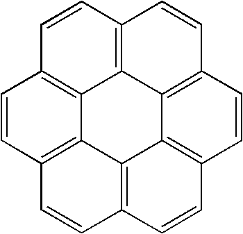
C1=CC2=C3C4=C1C=CC1=C4C4=C(C=C1)C=CC1=C4C3=C(C=C1)C=C2
